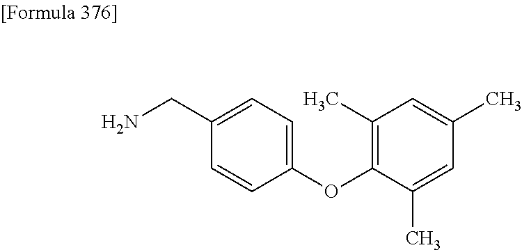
C1(CN)=CC=C(OC2=C(C)C=C(C)C=C2C)C=C1
